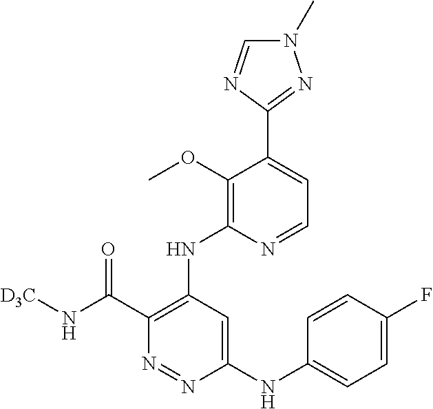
C1(NC2=CC=C(F)C=C2)=CC(NC2=C(OC)C(C3=NN(C)C=N3)=CC=N2)=C(C(N[D3C])=O)N=N1
